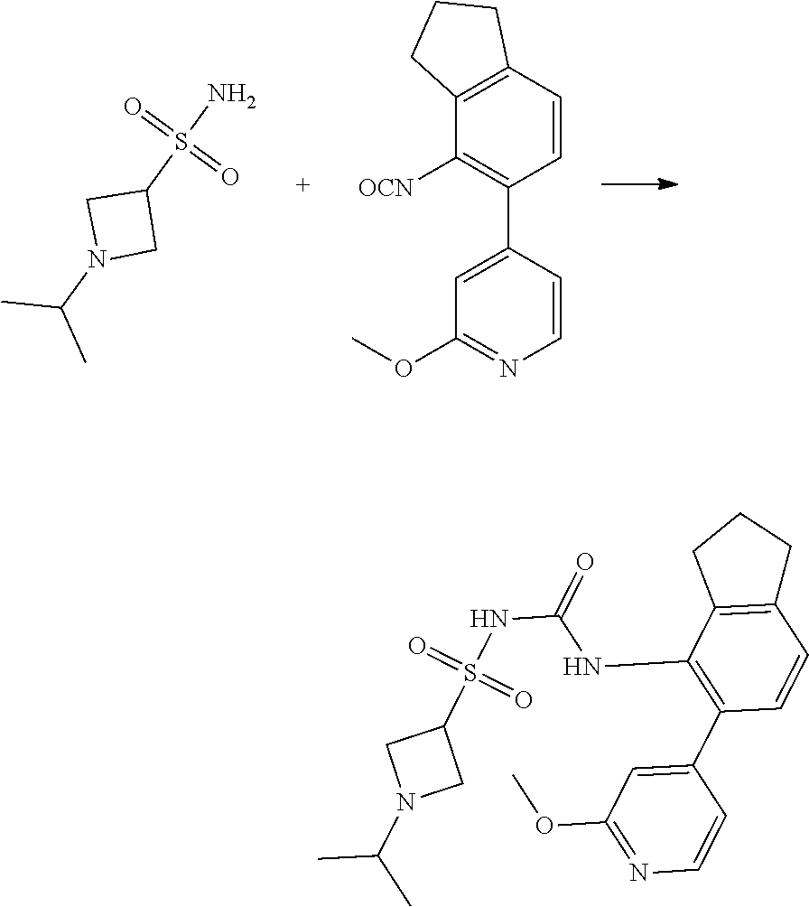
S(=O)(N)(=O)C1CN(C(C)C)C1.C1=C(C2=C([OCN])C3=C(C=C2)CCC3)C=CN=C1OC.S(=O)(C1CN(C(C)C)C1)(=O)NC(=O)NC1=C(C2=CC(OC)=NC=C2)C=CC2=C1CCC2
